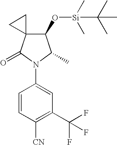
C1=CC([CN])=C(C(F)(F)F)C=C1N1C(C)C(O[Si](C(C)(C)C)(C)C)C2(C1=O)CC2
